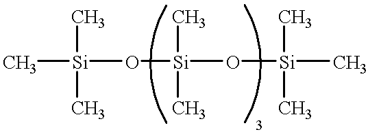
[Si](C)(C)(C)O[Si](C)(C)O[Si](C)(C)C
